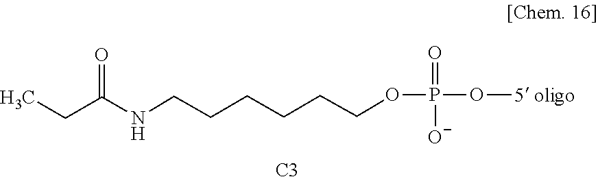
C(CCOP(O[5 oligo])(=O)[O-])CCCNC(CC)=O.[C3]
